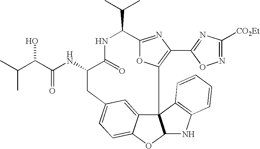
N(C1CC2=CC=C3C(=C2)C2(C4=C(C5=NC([CO2Et])=NO5)N=C(C(C(C)C)NC1=O)O4)C(O3)NC1=C2C=CC=C1)C(C(C(C)C)O)=O
